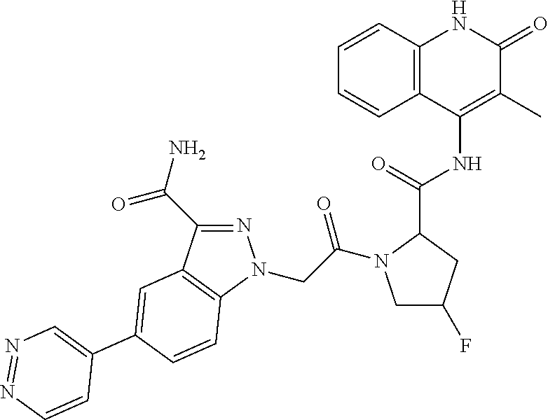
C12=C(C(NC(=O)C3N(C(=O)CN4N=C(C(N)=O)C5=C4C=CC(C4=CN=NC=C4)=C5)CC(F)C3)=C(C)C(=O)N1)C=CC=C2
